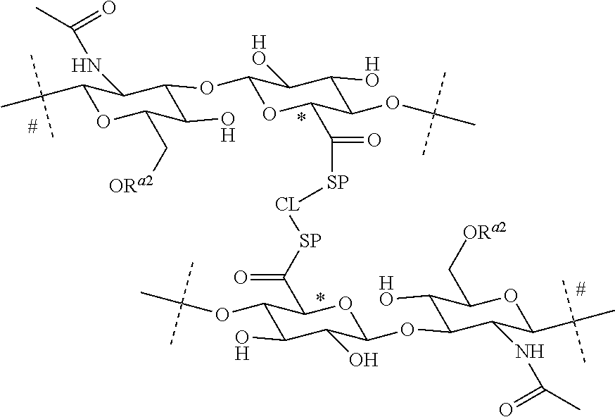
C1(C(C)(C)C)OC(C[ORa2])C(O)C(OC2OC(C([SP][CL][SP]C(=O)C3C(OC(C)(C)C)C(O)C(O)C(OC4C([HO])C(C[ORa2])OC(C(C)(C)C)C4NC(=O)C)O3)=O)C(OC(C)(C)C)C([HO])C2[HO])C1NC(C)=O
